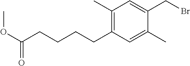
C1(C)=C(CCCCC(OC)=O)C=C(C)C(CBr)=C1
